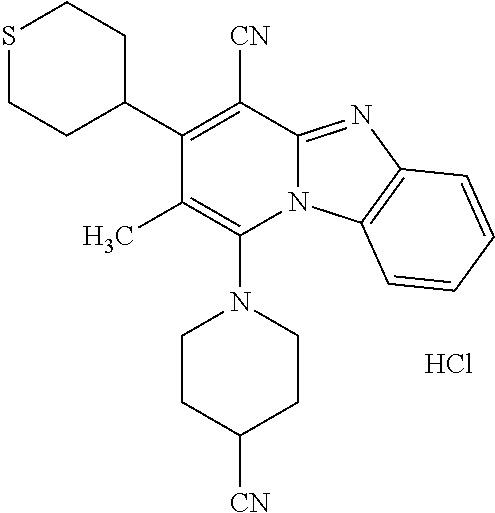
Cl.C1CC([CN])CCN1C1=C(C)C(C2CCSCC2)=C([CN])C2=NC3=C(N12)C=CC=C3
